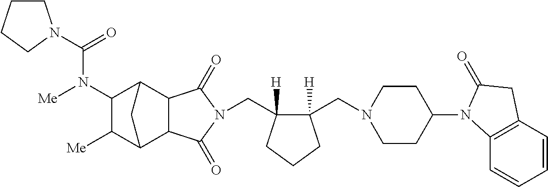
C(C1([H])C(CN2CCC(N3C4=C(C=CC=C4)CC3=O)CC2)([H])CCC1)N1C(=O)C2C3C([Me])C(N([Me])C(=O)N4CCCC4)C(C2C1=O)C3
